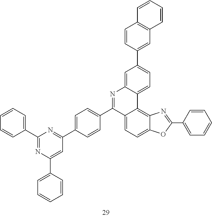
C12=CC=C3C(=C1C1=CC=C(C4=CC5=C(C=C4)C=CC=C5)C=C1N=C2C1=CC=C(C2=NC(C4=CC=CC=C4)=NC(C4=CC=CC=C4)=C2)C=C1)N=C(C1=CC=CC=C1)O3
